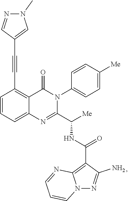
C1=CC=C2C(=C1C#CC1=CN(C)N=C1)C(=O)N(C1=CC=C([Me])C=C1)C(C([Me])NC(=O)C1=C3N(N=C1N)C=CC=N3)=N2
